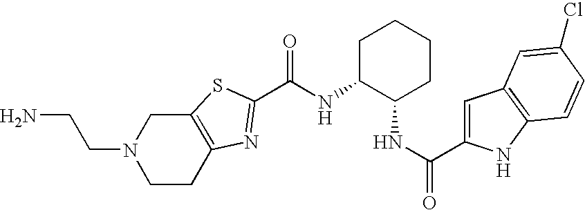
N(C1C(NC(=O)C2=CC3=C(N2)C=CC(Cl)=C3)CCCC1)C(=O)C1=NC2=C(CN(CCN)CC2)S1
